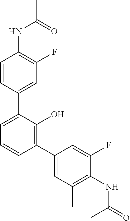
C1=CC(C2=CC=CC(C3=CC(C)=C(NC(C)=O)C(F)=C3)=C2O)=CC(F)=C1NC(=O)C
